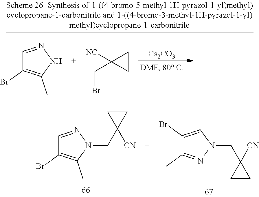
C1=NN(CC2([CN])CC2)C(C)=C1Br.C1(Br)=CN(CC2([CN])CC2)N=C1C.[Cs2CO3].C1=NNC(C)=C1Br.BrCC1([NC])CC1
